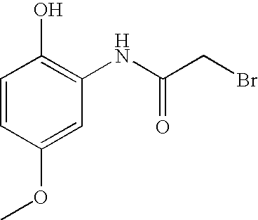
C1=CC(OC)=CC(NC(CBr)=O)=C1O
